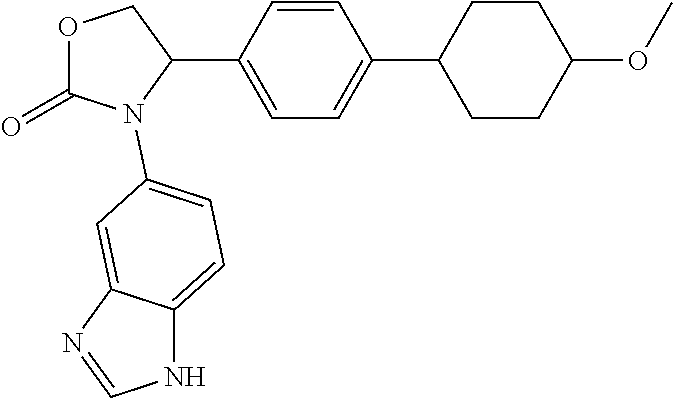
O1C(=O)N(C2=CC=C3NC=NC3=C2)C(C2=CC=C(C3CCC(OC)CC3)C=C2)C1
